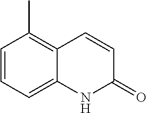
C1=CC2=C(C)C=CC=C2NC1=O
